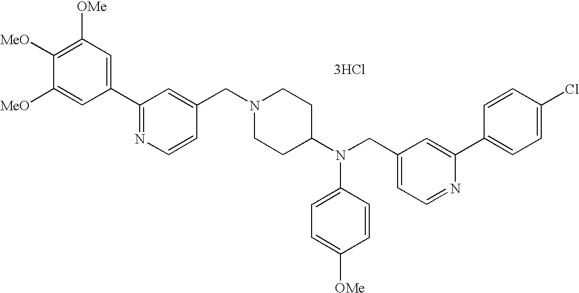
C1=C([MeO])C([MeO])=C([OMe])C=C1C1=NC=CC(CN2CCC(N(CC3=CC=NC(C4=CC=C(Cl)C=C4)=C3)C3=CC=C([OMe])C=C3)CC2)=C1.[3HCl]
